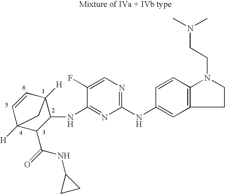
C1(NC2=CC3=C(C=C2)N(CCN(C)C)CC3)=NC=C(F)C(NC2C3([H])C=CC([H])(C2C(=O)NC2CC2)C3)=N1
